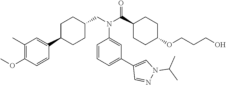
C1(N(CC2CCC(C3=CC(C)=C(OC)C=C3)CC2)C(C2CCC(OCCCO)CC2)=O)=CC(C2=CN(C(C)C)N=C2)=CC=C1
